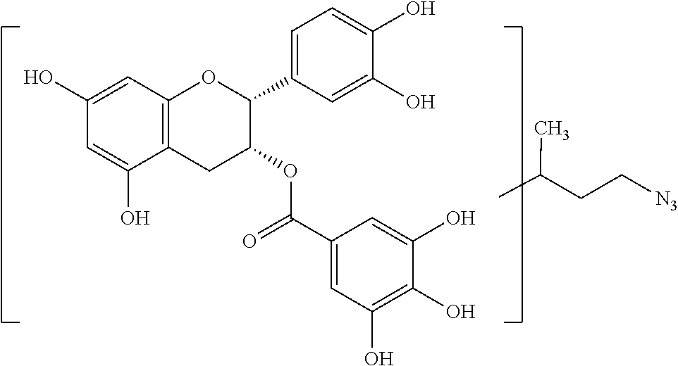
C1=C(O)C2=C(C=C1O)OC(C1=CC=C(O)C(O)=C1)C(OC(C1=CC(O)=C(O)C(O)=C1)=O)C2.C(C)(CC[N3])C
